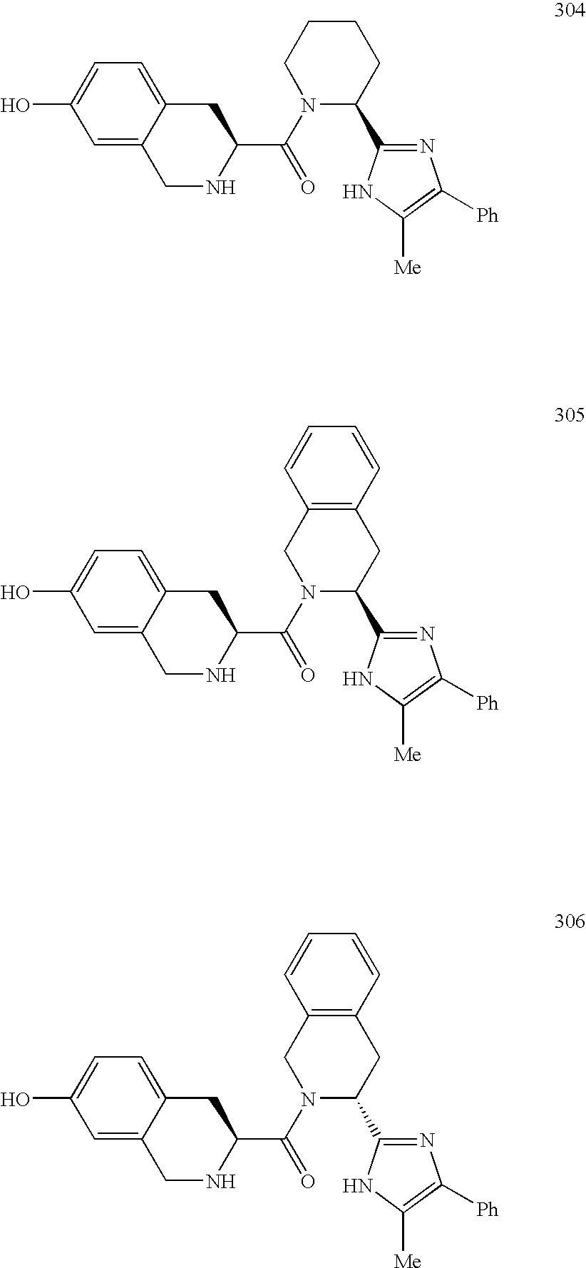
C1=C2C(=CC=C1O)CC(C(N1C(C3=NC([Ph])=C([Me])N3)CCCC1)=O)NC2.C1=C2C(=CC=C1O)CC(C(N1C(C3=NC([Ph])=C([Me])N3)CC3=C(C1)C=CC=C3)=O)NC2.C1=C2C(=CC=C1O)CC(C(N1C(C3=NC([Ph])=C([Me])N3)CC3=C(C1)C=CC=C3)=O)NC2
